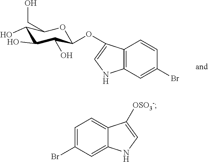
C1(O)C(O)C(O)C(OC2=CNC3=C2C=CC(Br)=C3)OC1CO.C1=C(Br)C=C2C(=C1)C([OSO3-])=CN2
